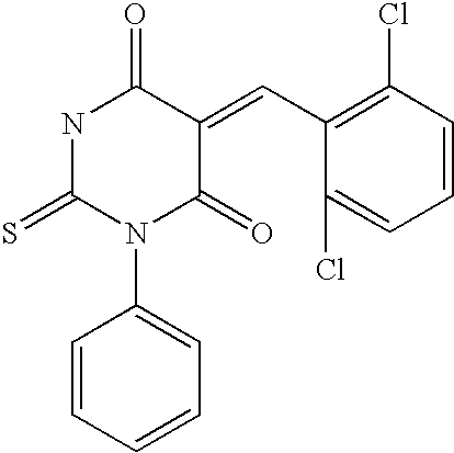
N1C(=S)N(C2=CC=CC=C2)C(=O)C(=CC2=C(Cl)C=CC=C2Cl)C1=O
